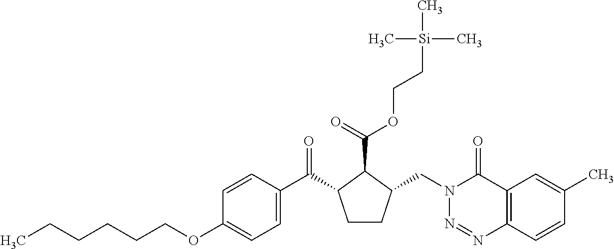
C(CCCOC1=CC=C(C(=O)C2CCC(CN3N=NC4=C(C3=O)C=C(C)C=C4)C2C(OCC[Si](C)(C)C)=O)C=C1)CC
